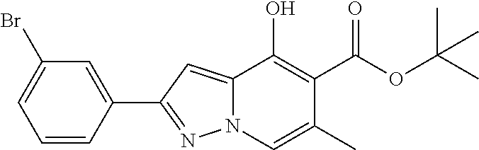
C1=CC(C2=NN3C(=C2)C(O)=C(C(OC(C)(C)C)=O)C(C)=C3)=CC(Br)=C1
